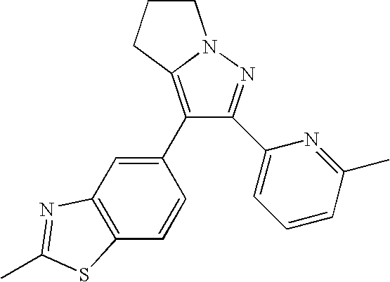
C1CCC2=C(C3=CC4=C(C=C3)SC(C)=N4)C(C3=CC=CC(C)=N3)=NN12
